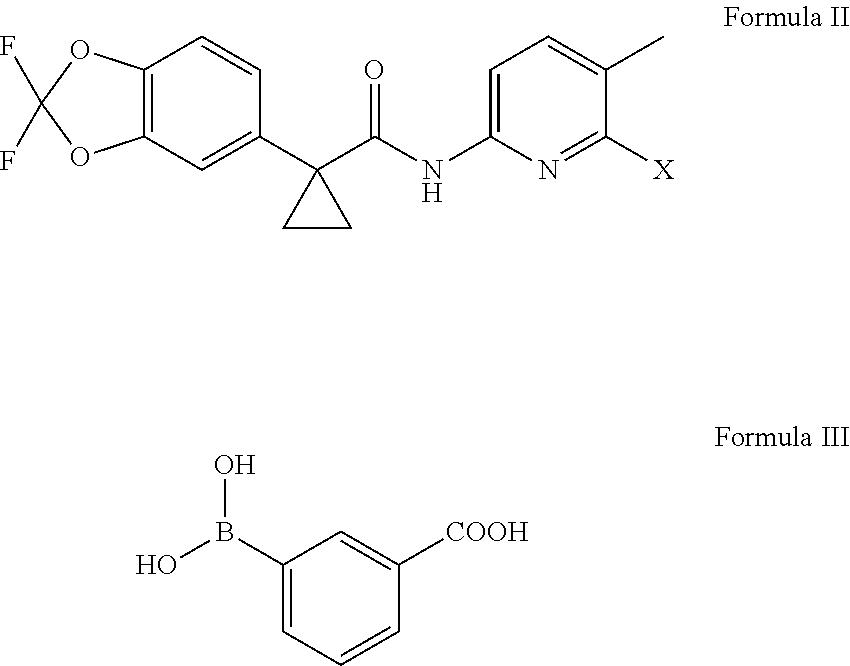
C12=C(C=C(C3(C(NC4=CC=C(C)C([X])=N4)=O)CC3)C=C1)OC(F)(F)O2.C1(B(O)O)=CC=CC([COOH])=C1
